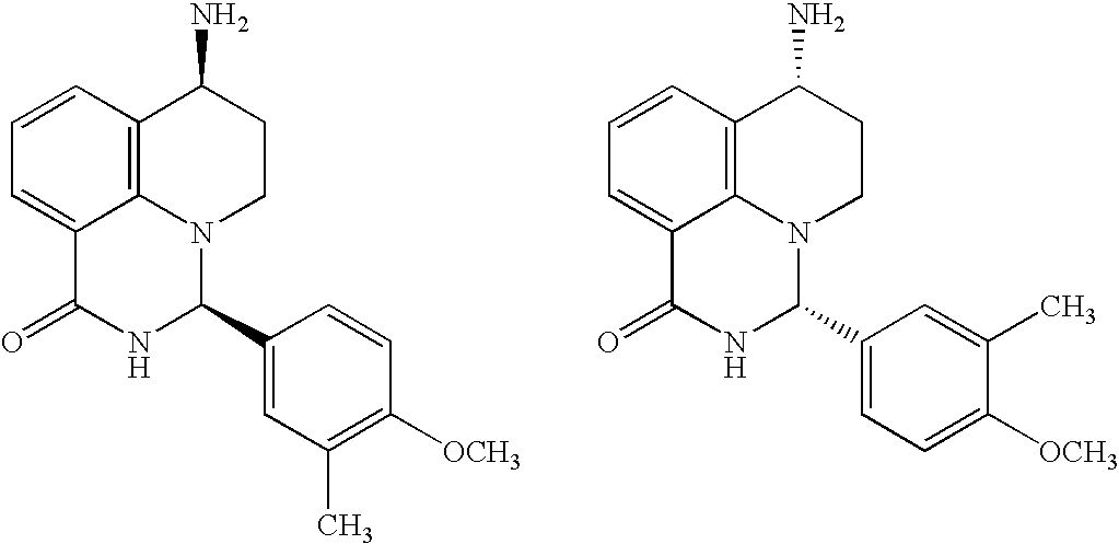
C1=CC2=C3C(=C1)C(=O)NC(C1=CC(C)=C([OCH3])C=C1)N3CCC2N.C1=CC2=C3C(=C1)C(=O)NC(C1=CC=C([OCH3])C(C)=C1)N3CCC2N
